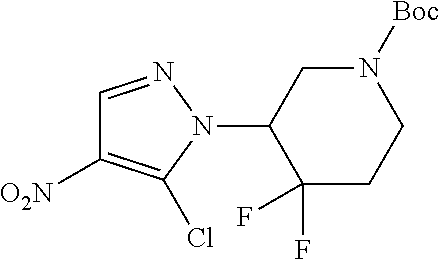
C1=NN(C2C(F)(F)CCN([Boc])C2)C(Cl)=C1[O2N]
